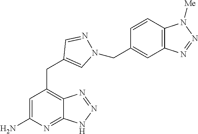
C1=C(N)N=C2C(=C1CC1=CN(CC3=CC4=C(C=C3)N([Me])N=N4)N=C1)N=NN2
